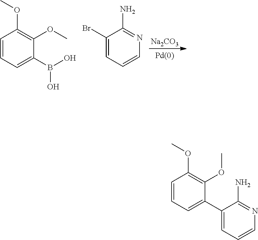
[Na2CO3].C1=CC=C(B(O)O)C(OC)=C1OC.C1(Br)=CC=CN=C1N.C1=CC=C(C2=CC=CN=C2N)C(OC)=C1OC
